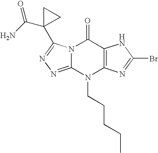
N12C(=NN=C1C1(C(N)=O)CC1)N(CCCCC)C1=C(C2=O)NC(Br)=N1
